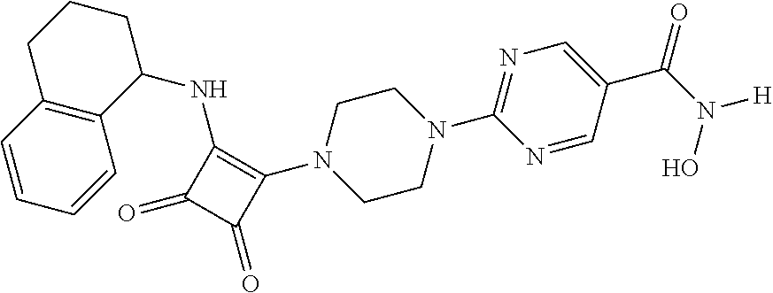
C1(C(N([H])O)=O)=CN=C(N2CCN(C3=C(NC4CCCC5=C4C=CC=C5)C(=O)C3=O)CC2)N=C1
